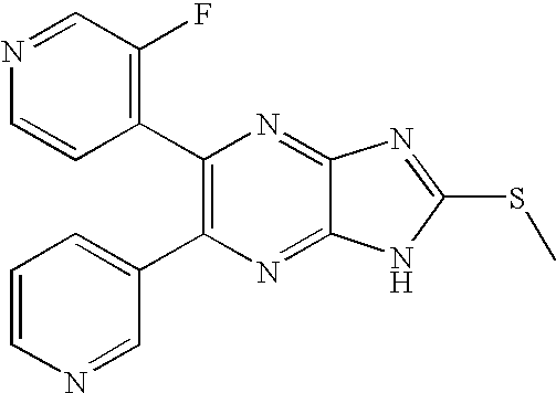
C1(C2=C(C3=CC=CN=C3)N=C3C(=N2)N=C(SC)N3)=C(F)C=NC=C1
